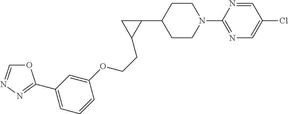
C1CN(C2=NC=C(Cl)C=N2)CCC1C1CC1CCOC1=CC(C2=NN=CO2)=CC=C1
